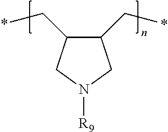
C1(C*)C(C*)CN([R9])C1
